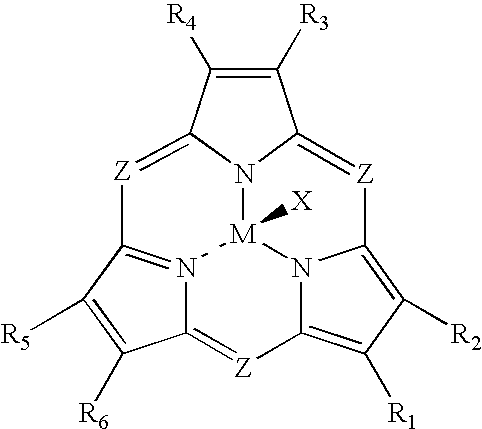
C1([R4])=C([R3])C2=[Z]C3=C([R2])C([R1])=C4[Z]=C5N6=C([Z]=C1N2[M]6([X])N43)C([R5])=C5[R6]
